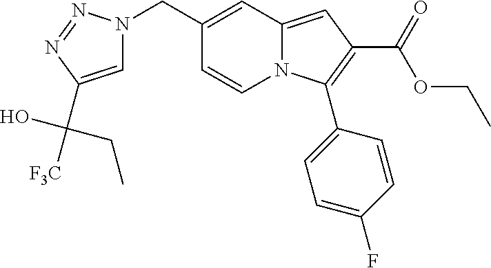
N12C(=CC(C(=O)OCC)=C1C1=CC=C(F)C=C1)C=C(CN1C=C(C(CC)(O)[F3C])N=N1)C=C2
